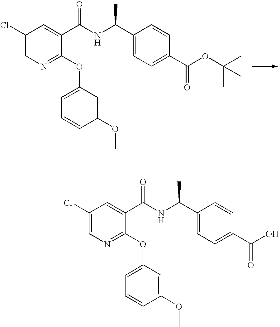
C1(Cl)=CN=C(OC2=CC=CC(OC)=C2)C(C(NC(C2=CC=C(C(OC(C)(C)C)=O)C=C2)C)=O)=C1.C1(Cl)=CN=C(OC2=CC=CC(OC)=C2)C(C(NC(C2=CC=C(C(O)=O)C=C2)C)=O)=C1
